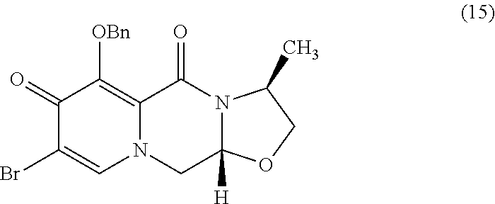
C1(=O)C(Br)=CN2C(=C1[OBn])C(=O)N1C([H])(C2)OCC1C
